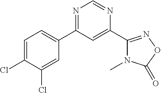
C1=C(Cl)C(Cl)=CC(C2=NC=NC(C3=NOC(=O)N3C)=C2)=C1
